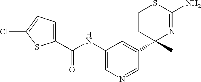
C1(C(NC2=CN=CC(C3(C)N=C(N)SCC3)=C2)=O)=CC=C(Cl)S1
